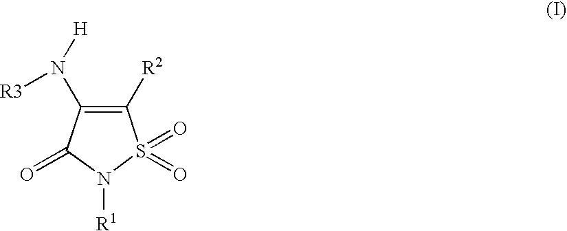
C1([R2])=C(N([R3])[H])C(=O)N([R1])S1(=O)=O
